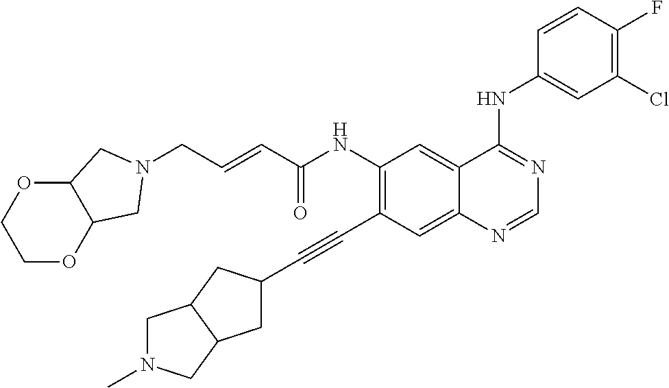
C(NC1=C(C#CC2CC3C(C2)CN(C)C3)C=C2C(=C1)C(NC1=CC(Cl)=C(F)C=C1)=NC=N2)(=O)C=CCN1CC2OCCOC2C1
